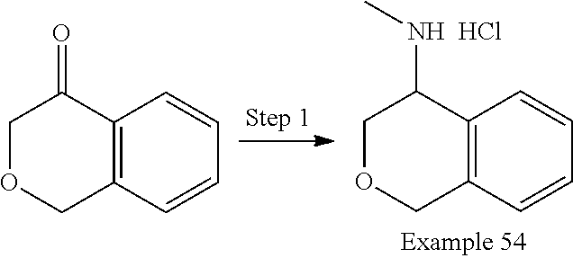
C12=C(C=CC=C1)COCC2=O.C12=C(C=CC=C1)COCC2[NH  HCl]C
